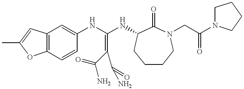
C12=C(C=CC(NC(NC3C(=O)N(CC(N4CCCC4)=O)CCCC3)=C(C(=O)N)C(=O)N)=C1)OC(C)=C2
